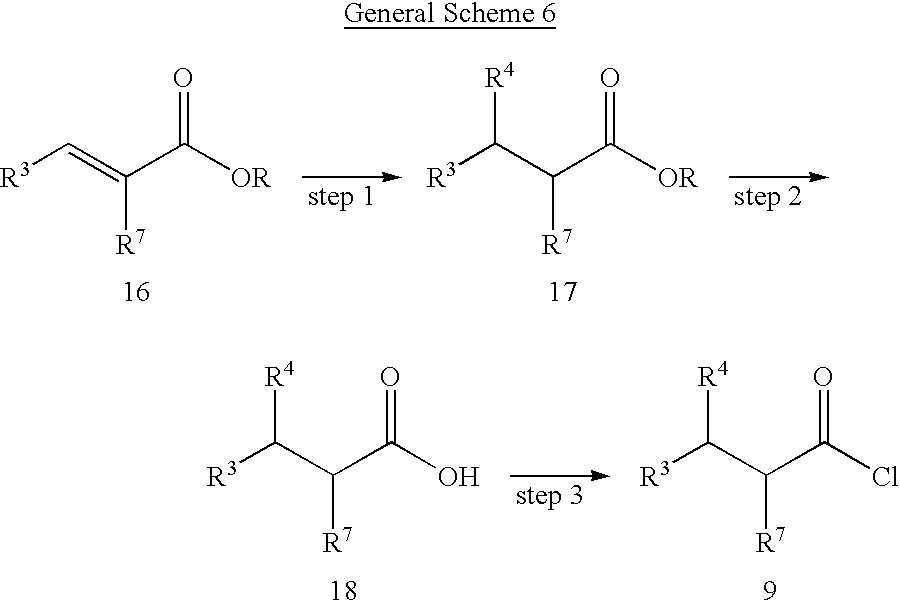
[R3]C=C(C([OR])=O)[R7].[R3]C(C(C([OR])=O)[R7])[R4].[R3]C(C(C(O)=O)[R7])[R4].[R3]C(C(C(Cl)=O)[R7])[R4]
